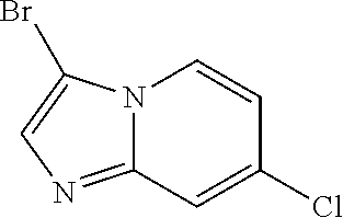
C12=NC=C(Br)N1C=CC(Cl)=C2
